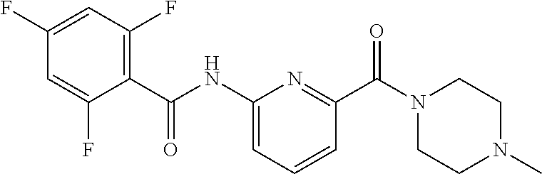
C(=O)(NC1=CC=CC(C(N2CCN(C)CC2)=O)=N1)C1=C(F)C=C(F)C=C1F
